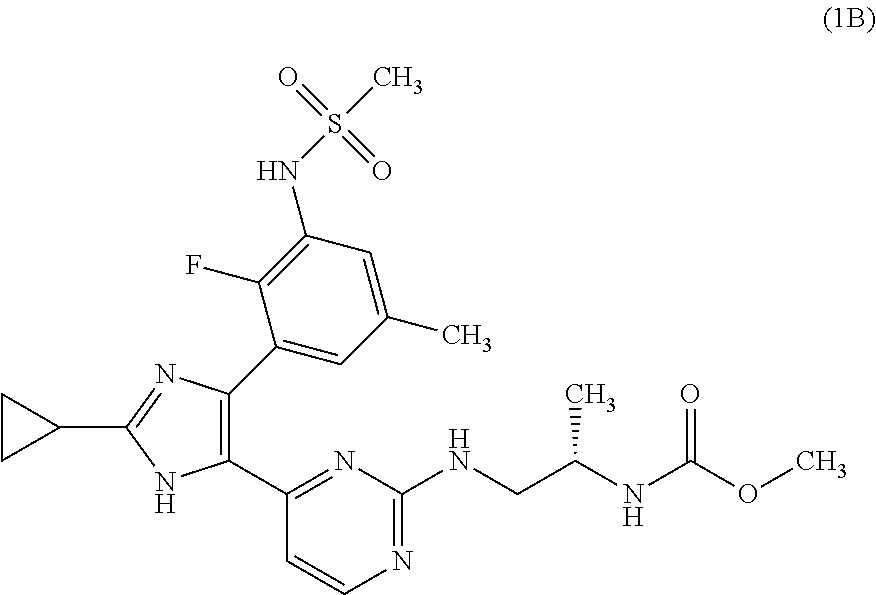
C1(C2=NC(NCC(NC(OC)=O)C)=NC=C2)=C(C2=CC(C)=CC(NS(C)(=O)=O)=C2F)N=C(C2CC2)N1
